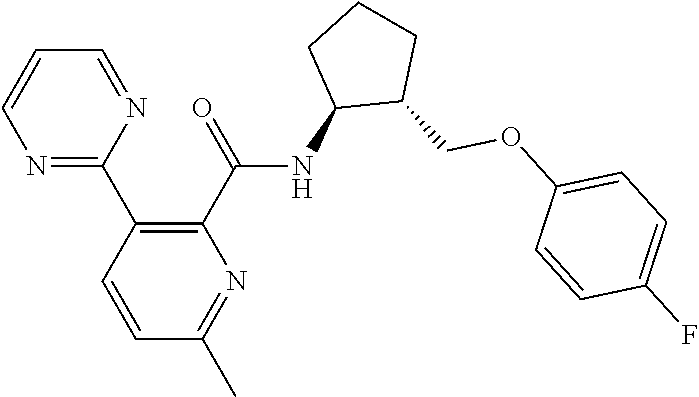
C1(C2=NC=CC=N2)=C(C(=O)NC2C(COC3=CC=C(F)C=C3)CCC2)N=C(C)C=C1
